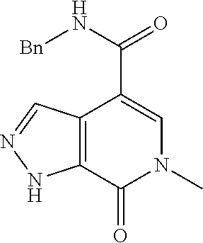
C12=C(C(C(=O)N[Bn])=CN(C)C1=O)C=NN2
